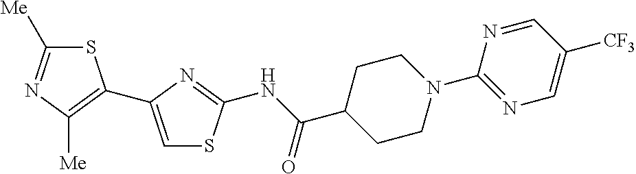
S1C([Me])=NC([Me])=C1C1=CSC(NC(=O)C2CCN(C3=NC=C([CF3])C=N3)CC2)=N1
